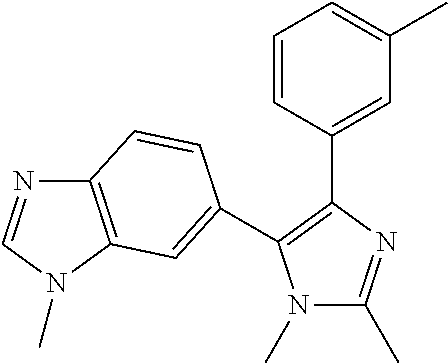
N1(C)C(C)=NC(C2=CC(C)=CC=C2)=C1C1=CC2=C(N=CN2C)C=C1
